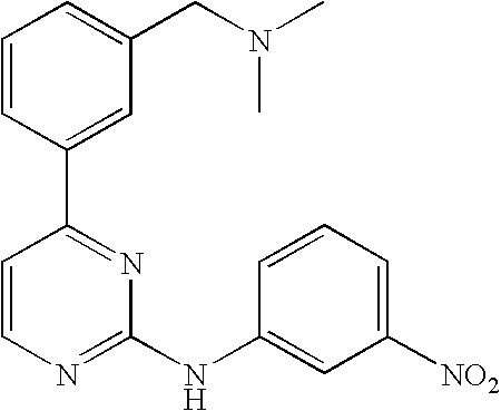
C1=CC(C2=NC(NC3=CC([NO2])=CC=C3)=NC=C2)=CC(CN(C)C)=C1
